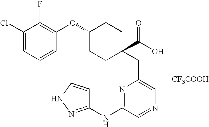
C1(Cl)=CC=CC(OC2CCC(C(O)=O)(CC3=CN=CC(NC4=NNC=C4)=N3)CC2)=C1F.[CF3COOH]
